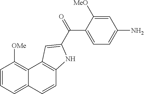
C1=CC2=CC=CC([OMe])=C2C2=C1NC(C(=O)C1=CC=C(N)C=C1[MeO])=C2
